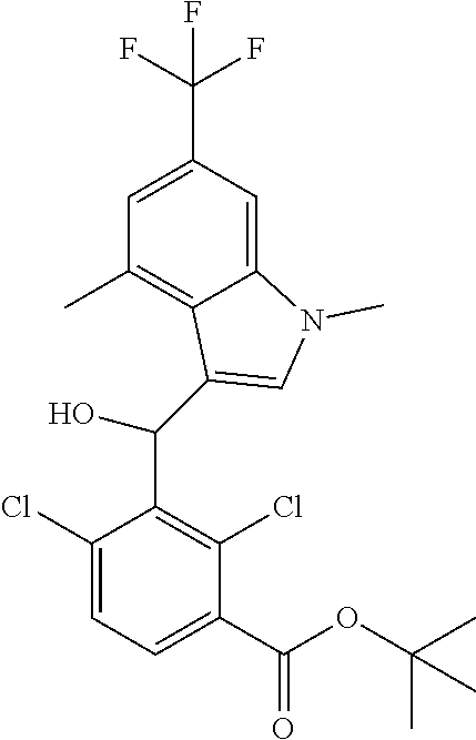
C1(Cl)=CC=C(C(OC(C)(C)C)=O)C(Cl)=C1C(C1=CN(C)C2=CC(C(F)(F)F)=CC(C)=C21)O
